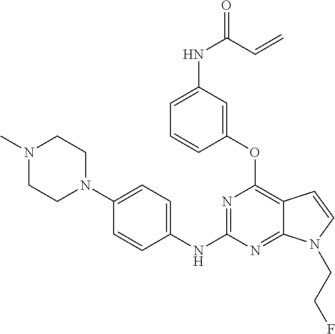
N1(C)CCN(C2=CC=C(NC3=NC(OC4=CC(NC(C=C)=O)=CC=C4)=C4C(=N3)N(CCF)C=C4)C=C2)CC1
